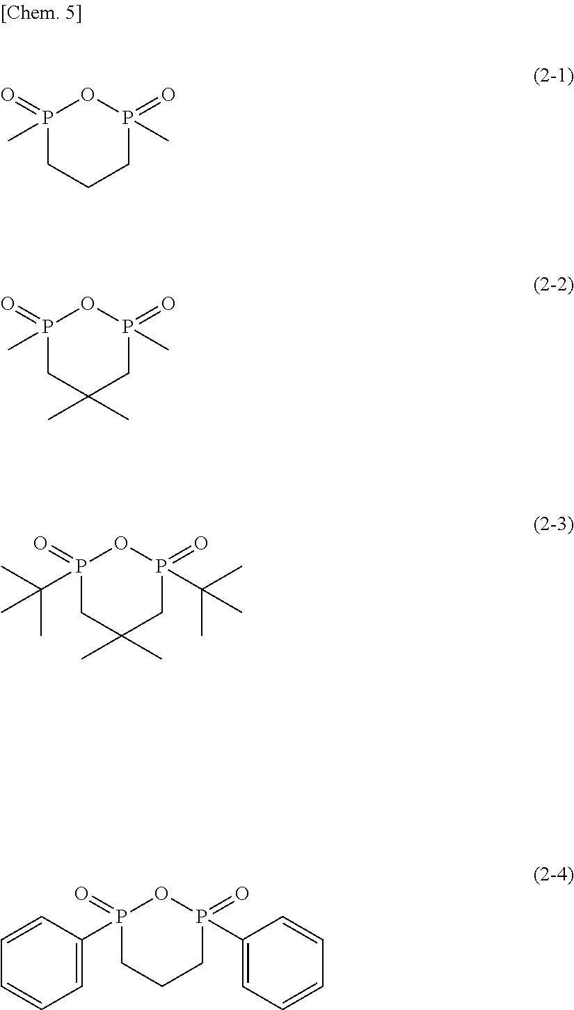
P1(=O)(C)CCCP(=O)(C)O1.P1(=O)(C)CC(C)(C)CP(=O)(C)O1.P1(=O)(C(C)(C)C)CC(C)(C)CP(=O)(C(C)(C)C)O1.P1(=O)(C2=CC=CC=C2)CCCP(=O)(C2=CC=CC=C2)O1
